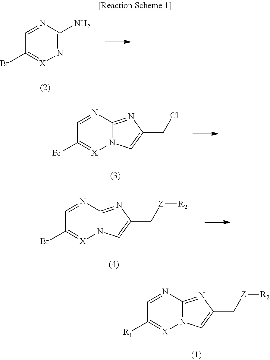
N1=C(N)N=CC(Br)=[X]1.N12C(=NC(CCl)=C1)N=CC(Br)=[X]2.N12C(=NC(C[Z][R2])=C1)N=CC(Br)=[X]2.N12C(=NC(C[Z][R2])=C1)N=CC([R1])=[X]2
